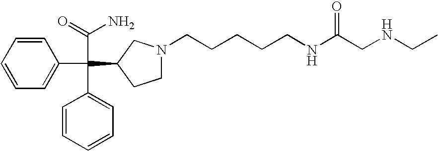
C1=CC=CC(C(C2=CC=CC=C2)(C(=O)N)C2CN(CCCCCNC(CNCC)=O)CC2)=C1
